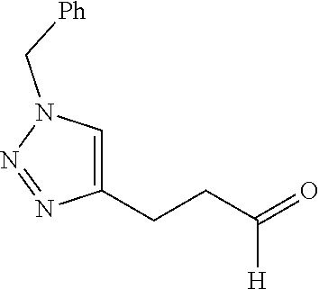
C(CCC1=CN(C[Ph])N=N1)(=O)[H]
